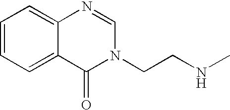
C1(=O)N(CCNC)C=NC2=CC=CC=C12
